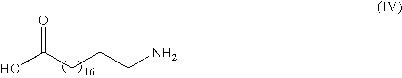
O=C(CCCN)O
